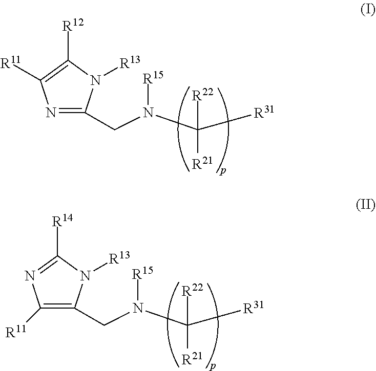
N1=C(CN(C([R31])([R21])[R22])[R15])N([R13])C([R12])=C1[R11].C1([R11])=C(CN(C([R31])([R21])[R22])[R15])N([R13])C([R14])=N1
